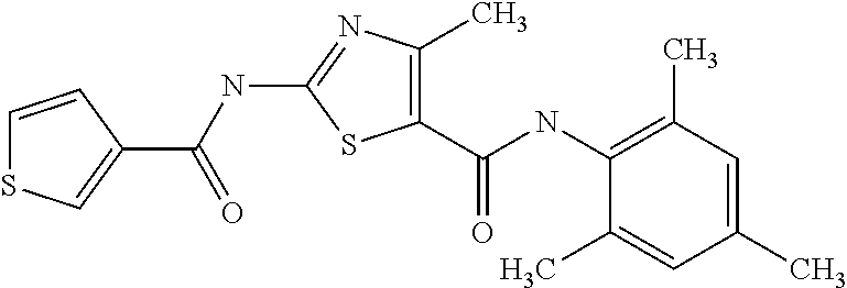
C1=CC(C(NC2=NC(C)=C(C(NC3=C(C)C=C(C)C=C3C)=O)S2)=O)=CS1
